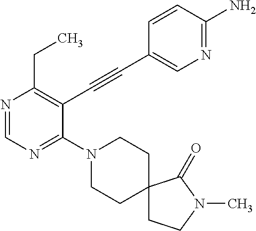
N1=CN=C(N2CCC3(CC2)CCN(C)C3=O)C(C#CC2=CN=C(N)C=C2)=C1CC
